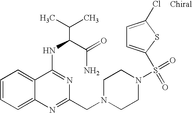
C1=CC=C2C(=C1)C(NC(C(N)=O)C(C)C)=NC(CN1CCN(S(=O)(=O)C3=CC=C(Cl)S3)CC1)=N2
